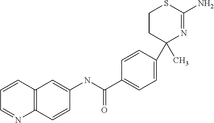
C1CC(C)(C2=CC=C(C(NC3=CC4=C(C=C3)N=CC=C4)=O)C=C2)N=C(N)S1
